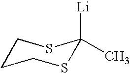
C1CCSC([Li])(C)S1
